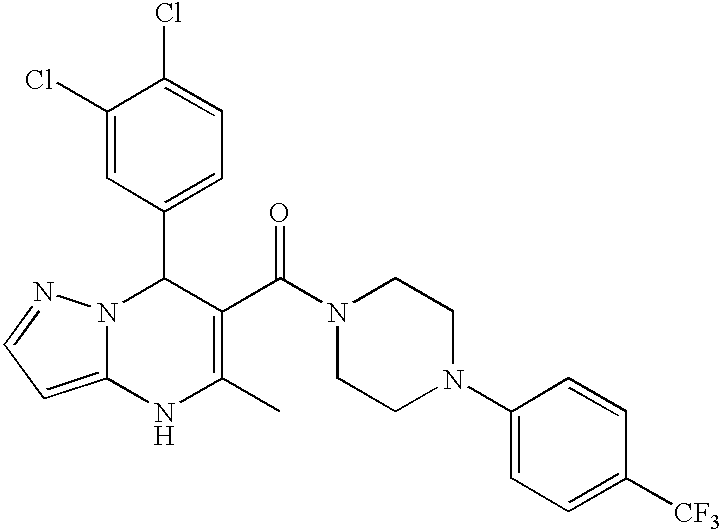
C1(Cl)=CC(C2N3C(=CC=N3)NC(C)=C2C(N2CCN(C3=CC=C([CF3])C=C3)CC2)=O)=CC=C1Cl
